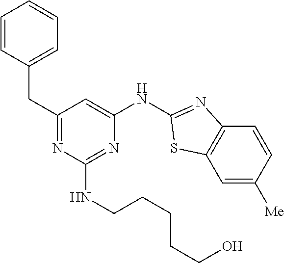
C1=CC(CC2=NC(NCCCCCO)=NC(NC3=NC4=C(C=C([Me])C=C4)S3)=C2)=CC=C1
